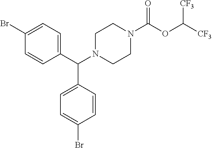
C1(C(N2CCN(C(OC([CF3])[CF3])=O)CC2)C2=CC=C(Br)C=C2)=CC=C(Br)C=C1
